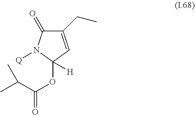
C1(CC)=CC(OC(=O)C(C)C)([H])N([Q])C1=O
